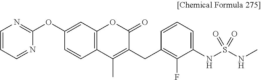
C12=C(C=C(OC3=NC=CC=N3)C=C1)OC(=O)C(CC1=C(F)C(NS(NC)(=O)=O)=CC=C1)=C2C
